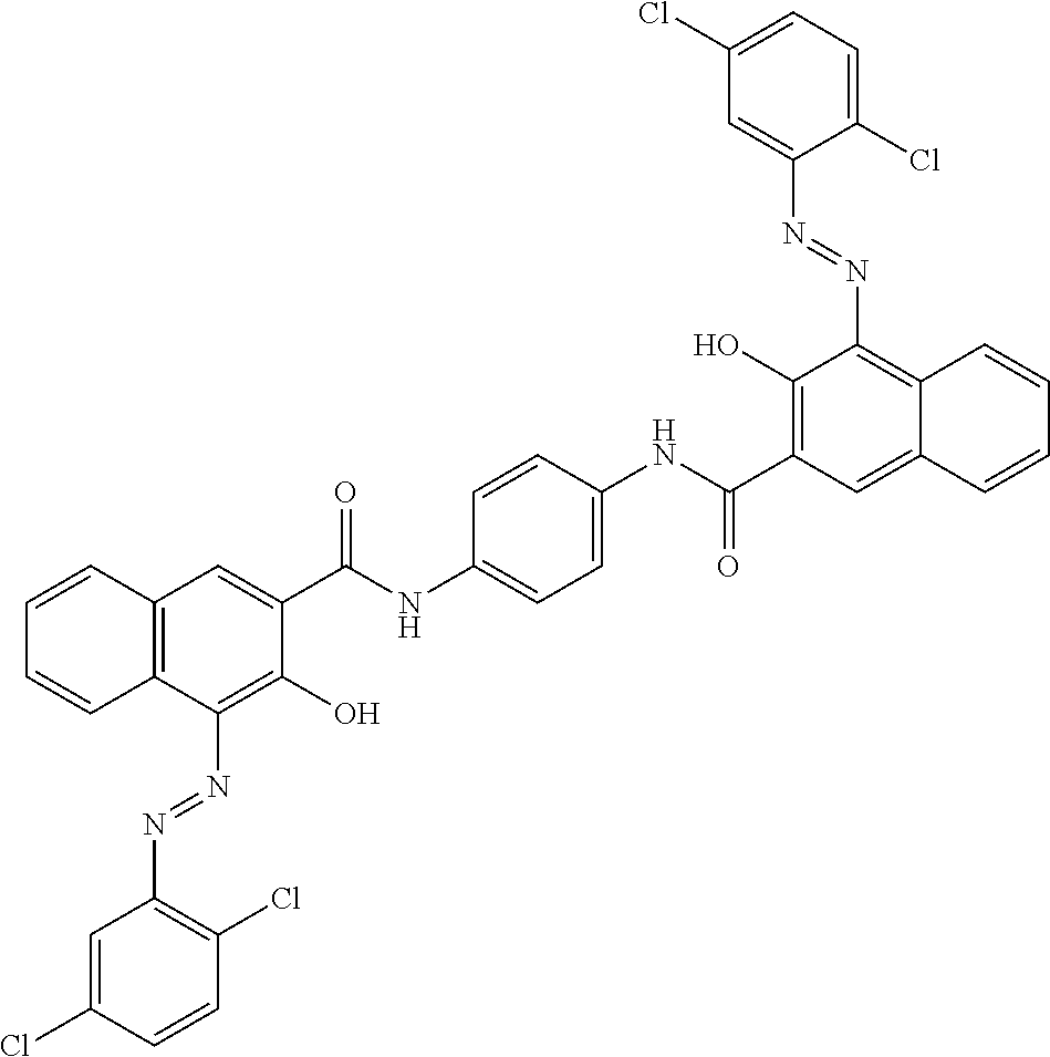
C1=CC2=C(C=C1)C(N=NC1=C(Cl)C=CC(Cl)=C1)=C(O)C(C(NC1=CC=C(NC(C3=C(O)C(N=NC4=CC(Cl)=CC=C4Cl)=C4C(=C3)C=CC=C4)=O)C=C1)=O)=C2
